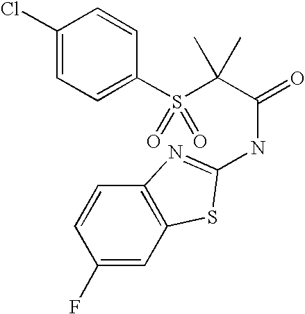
C1(Cl)=CC=C(S(C(C(=O)NC2=NC3=C(C=C(F)C=C3)S2)(C)C)(=O)=O)C=C1
